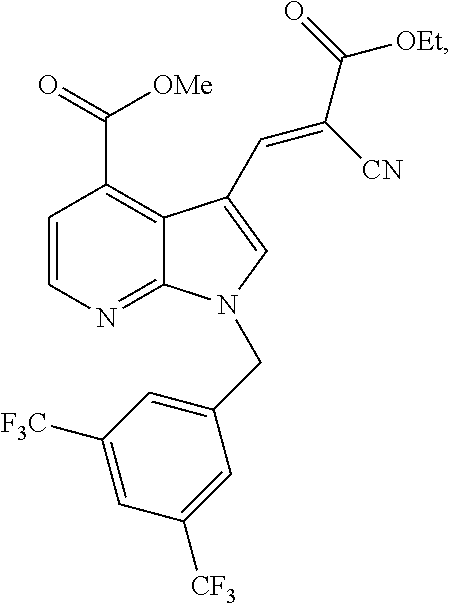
C1=CN=C2C(=C1C(=O)[OMe])C(C=C(C(=O)[OEt])[CN])=CN2CC1=CC([F3C])=CC([CF3])=C1
